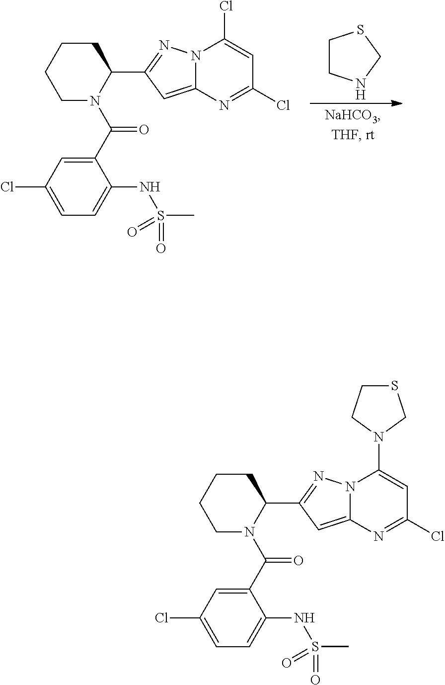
C1CCCN(C(C2=CC(Cl)=CC=C2NS(C)(=O)=O)=O)C1C1=NN2C(=C1)N=C(Cl)C=C2Cl.C1CNCS1.C1CCCN(C(C2=CC(Cl)=CC=C2NS(C)(=O)=O)=O)C1C1=NN2C(=C1)N=C(Cl)C=C2N1CSCC1
